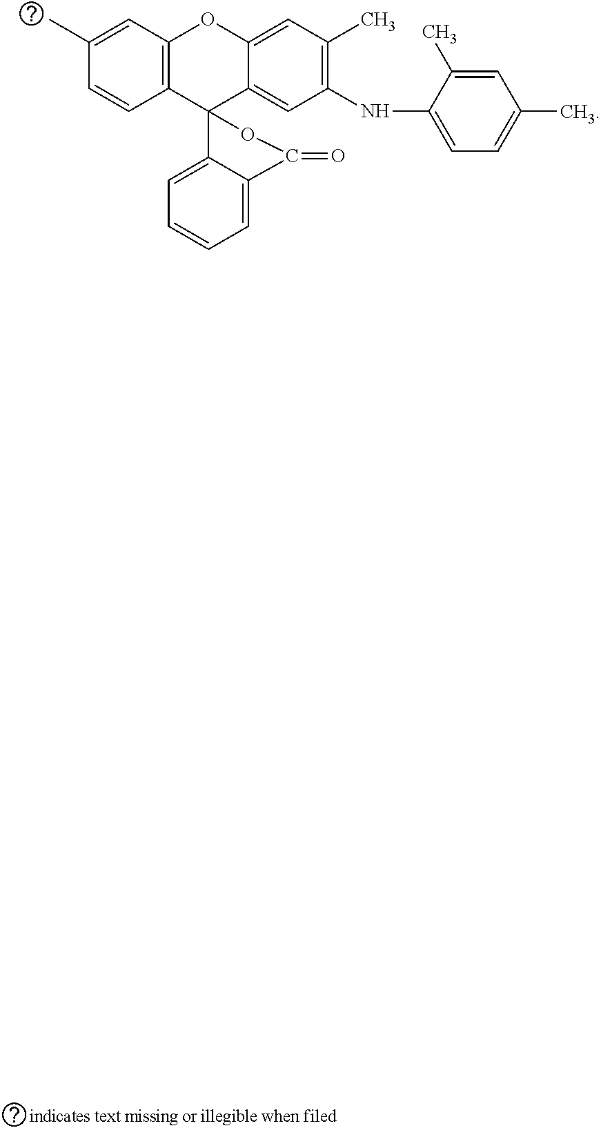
C12=CC(C)=C(NC3=CC=C(C)C=C3C)C=C1C1(C3=C(O2)C=C(C)C=C3)C2=CC=CC=C2C(=O)O1
